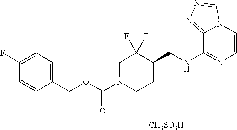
C(OC(N1CCC(CNC2=NC=CN3C2=NN=C3)C(F)(F)C1)=O)C1=CC=C(F)C=C1.[CH3SO3H]
